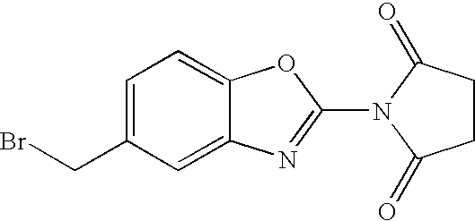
C1=C(CBr)C=C2C(=C1)OC(N1C(=O)CCC1=O)=N2
